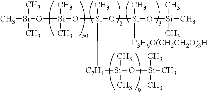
C[Si](O[Si](C)(C)O[Si](O[Si](O[Si](C)(C)C)(C)[C3H6O(CH2CH2O)9H])(C)[C2H4][Si](O[Si](C)(C)C)(C)C)(C)C
